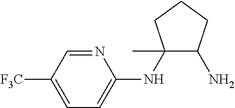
C1(NC2=CC=C([F3C])C=N2)(C)C(N)CCC1
